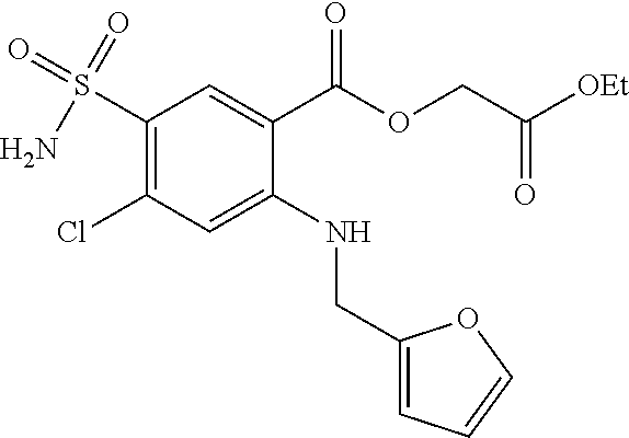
ClC1=C(S(=O)(N)=O)C=C(C(OCC([OEt])=O)=O)C(NCC2=CC=CO2)=C1
